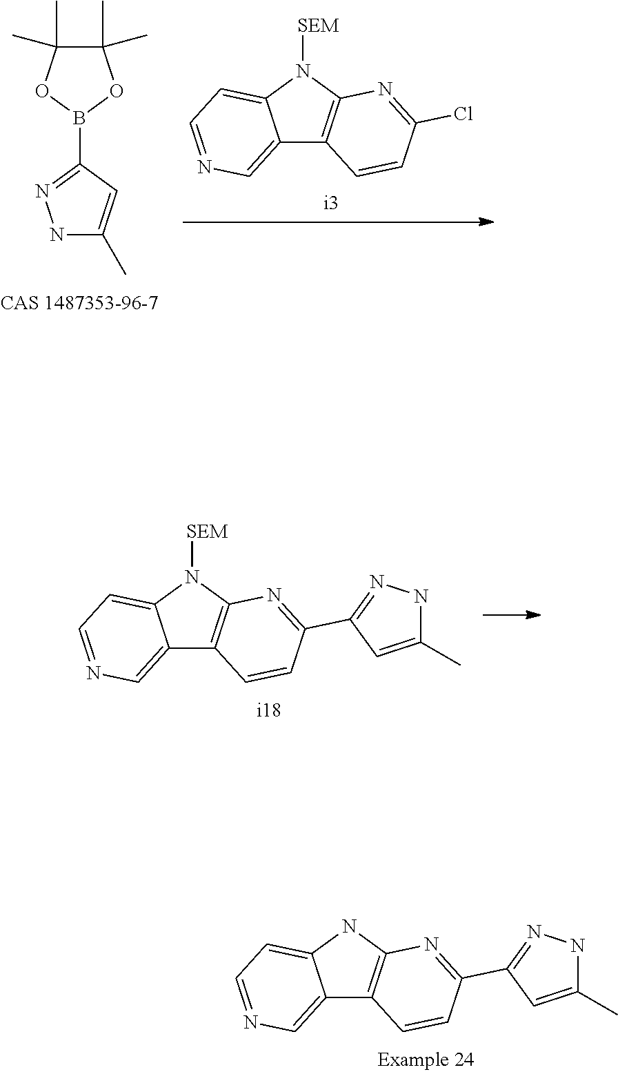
N1C(C)=CC(B2OC(C)(C)C(C)(C)O2)=N1.C12=CN=CC=C1N([SEM])C1=C2C=CC(Cl)=N1.C12=CN=CC=C1N([SEM])C1=C2C=CC(C2=NNC(C)=C2)=N1.C12=CN=CC=C1NC1=C2C=CC(C2=NNC(C)=C2)=N1
